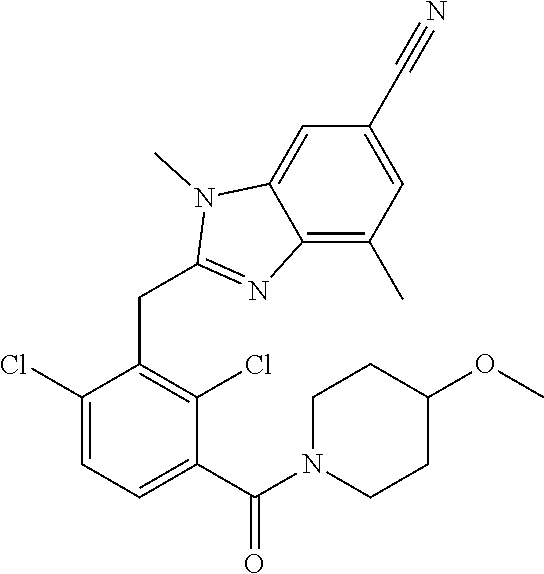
C1(Cl)=CC=C(C(=O)N2CCC(OC)CC2)C(Cl)=C1CC1=NC2=C(C)C=C(C#N)C=C2N1C
